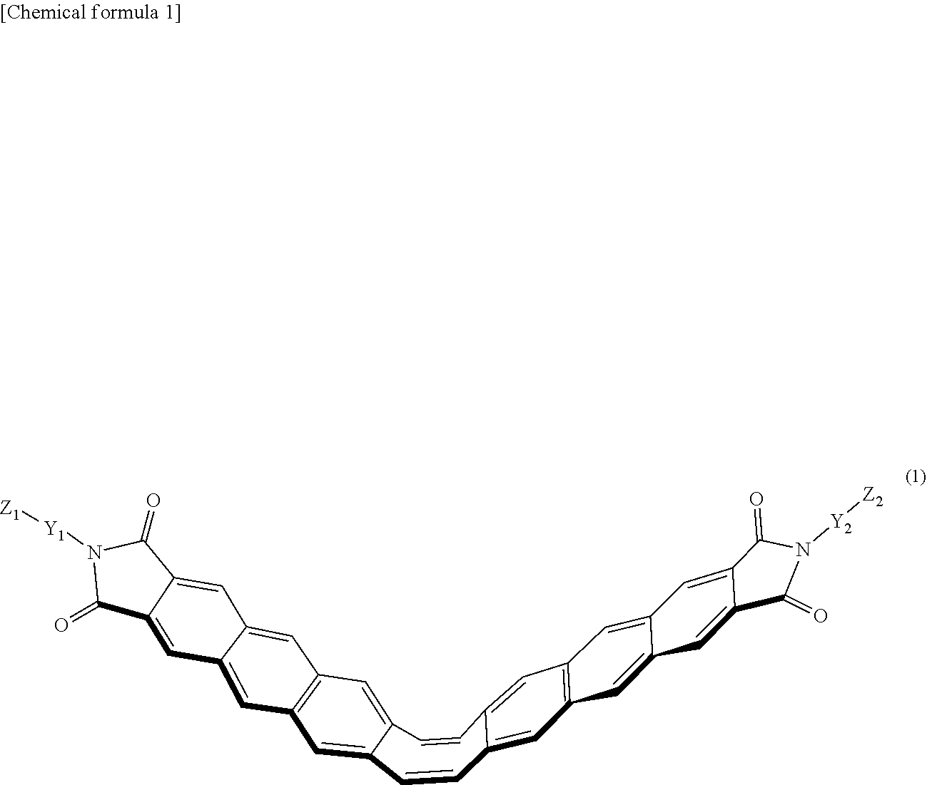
C1=C2C(=CC3=C1C=C1C=C4C(=O)N([Y2][Z2])C(=O)C4=CC1=C3)C=CC1=CC3=C(C=C4C=C5C(=CC4=C3)C(=O)N([Y1][Z1])C5=O)C=C1C=C2
